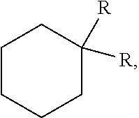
C1CCCC([R])([R])C1
